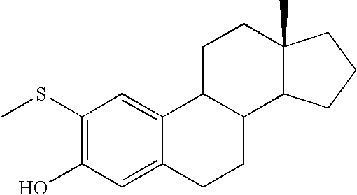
C1(O)=C(SC)C=C2C(=C1)CCC1C2CCC2(C)C1CCC2
